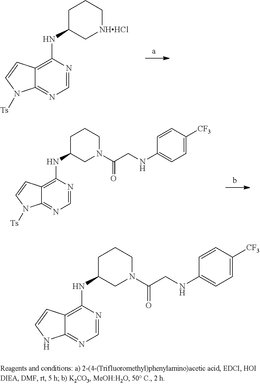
C1=NC(NC2C[NHHCl]CCC2)=C2C(=N1)N([Ts])C=C2.C1=NC(NC2CN(C(CNC3=CC=C([CF3])C=C3)=O)CCC2)=C2C(=N1)N([Ts])C=C2.C1=NC(NC2CN(C(CNC3=CC=C([CF3])C=C3)=O)CCC2)=C2C(=N1)NC=C2
